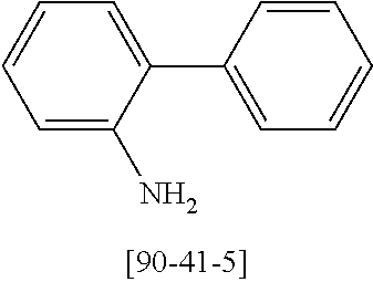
C1=C(N)C(C2=CC=CC=C2)=CC=C1
